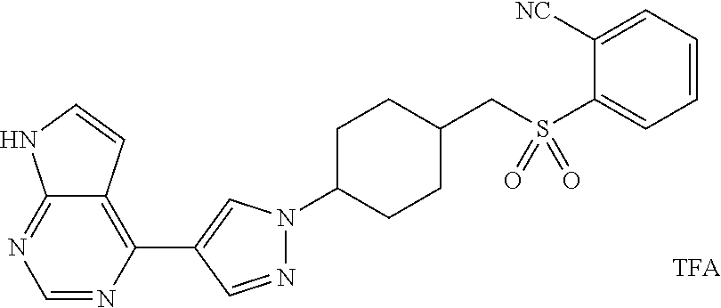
N1=CN=C2C(=C1C1=CN(C3CCC(CS(C4=CC=CC=C4[NC])(=O)=O)CC3)N=C1)C=CN2
